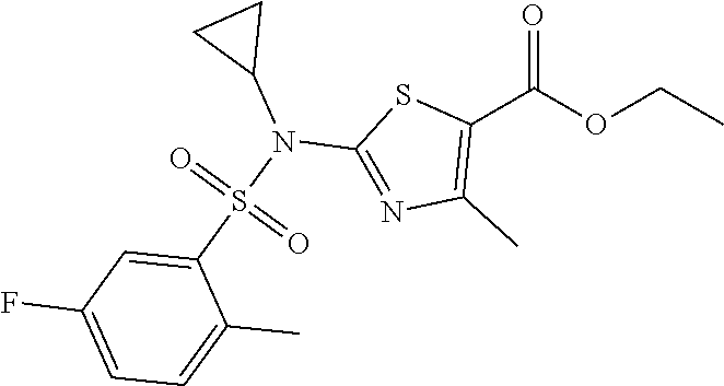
C1(C(OCC)=O)=C(C)N=C(N(C2CC2)S(C2=CC(F)=CC=C2C)(=O)=O)S1
